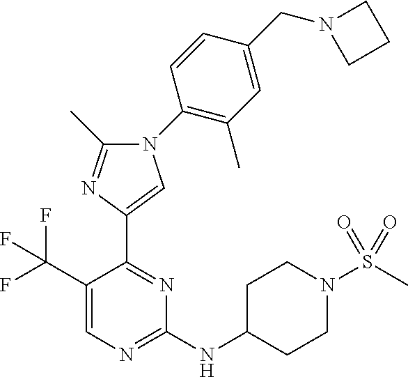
C1(NC2CCN(S(C)(=O)=O)CC2)=NC=C(C(F)(F)F)C(C2=CN(C3=C(C)C=C(CN4CCC4)C=C3)C(C)=N2)=N1
